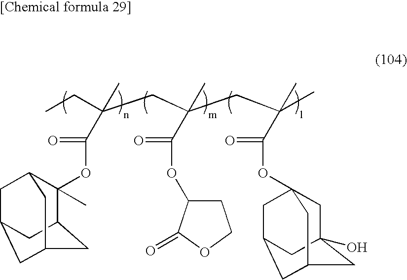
C(C)(CC)(CC(CC(C(=O)OC12CC3(O)CC(C1)CC(C2)C3)(C)C)(C(=O)OC1CCOC1=O)C)C(=O)OC1(C)C2CC3CC1CC(C3)C2
